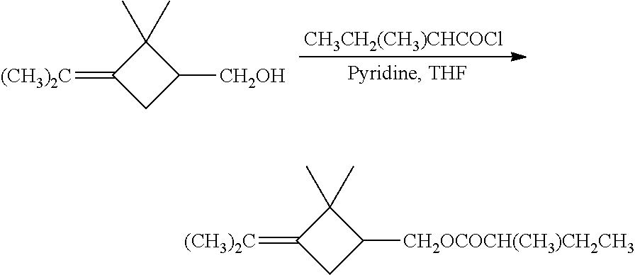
[CH3CH2(CH3)CHCOCl].C1(=[(CH3)2C])CC([CH2OH])C1(C)C.C1(=[(CH3)2C])CC([CH2OCOCH(CH3)CH2CH3])C1(C)C
